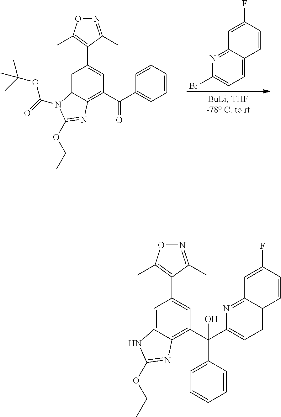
C1=C2C(=NC(Br)=C1)C=C(F)C=C2.N1=C(C)C(C2=CC(C(C3=CC=CC=C3)=O)=C3C(=C2)N(C(=O)OC(C)(C)C)C(OCC)=N3)=C(C)O1.N1=C(C)C(C2=CC(C(C3=CC=C4C(=N3)C=C(F)C=C4)(C3=CC=CC=C3)O)=C3C(=C2)NC(OCC)=N3)=C(C)O1
